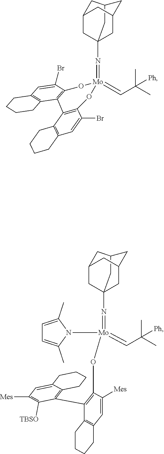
C12CC3(N=[Mo](N4C(C)=CC=C4C)(=CC(C)(C)[Ph])OC4=C(C5=C6C(=CC([Mes])=C5[TBSO])CCCC6)C5=C(CCCC5)C=C4[Mes])CC(CC(C3)C1)C2.C12CC3(N=[Mo]4(=CC(C)(C)[Ph])OC5=C(C6=C(C(Br)=CC7=C6CCCC7)O4)C4=C(C=C5Br)CCCC4)CC(CC(C3)C1)C2
